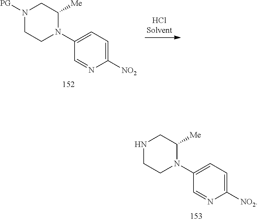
N1([PG])CCN(C2=CC=C([NO2])N=C2)C([Me])C1.N1CCN(C2=CC=C([NO2])N=C2)C([Me])C1
